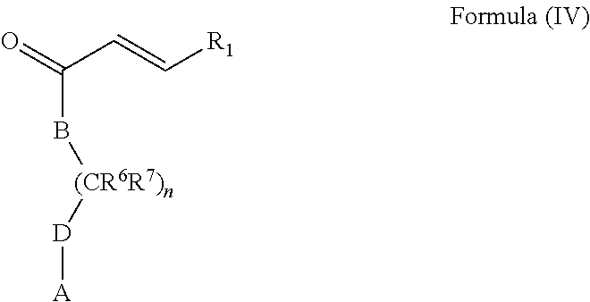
O=C(C=C[R1])B[(CR6R7)n][D][A]
